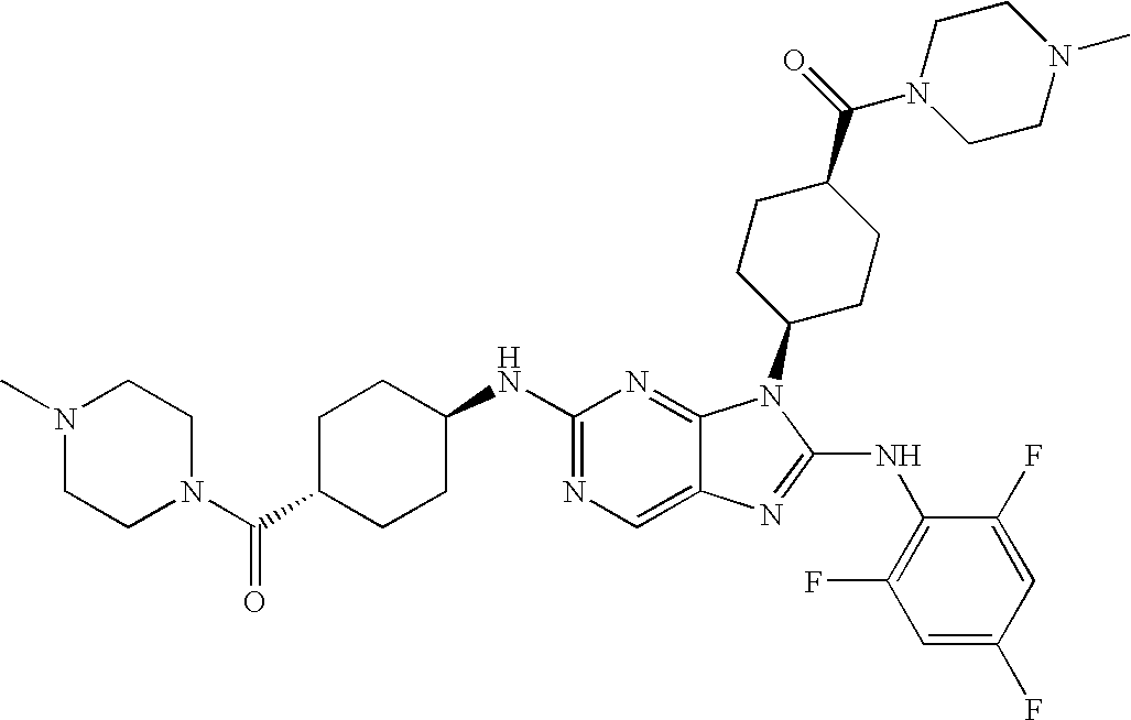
C1(NC2CCC(C(=O)N3CCN(C)CC3)CC2)=NC=C2C(=N1)N(C1CCC(C(N3CCN(C)CC3)=O)CC1)C(NC1=C(F)C=C(F)C=C1F)=N2
